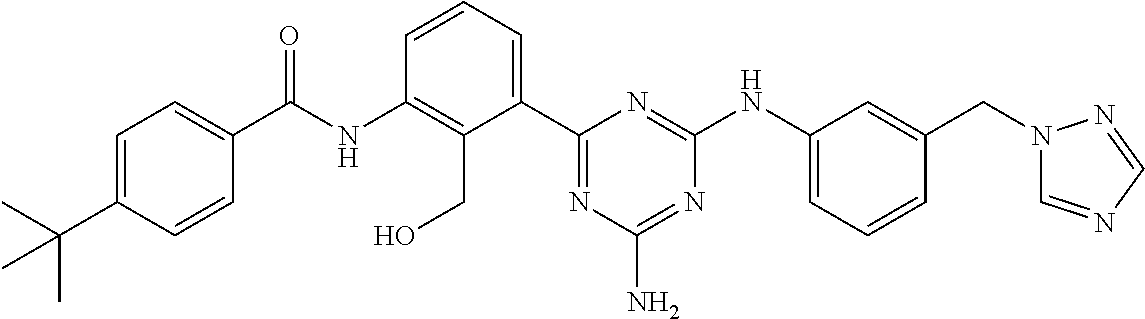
C(NC1=C(CO)C(C2=NC(N)=NC(NC3=CC=CC(CN4C=NC=N4)=C3)=N2)=CC=C1)(=O)C1=CC=C(C(C)(C)C)C=C1
